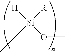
[Si]([R])(OC)([H])C
